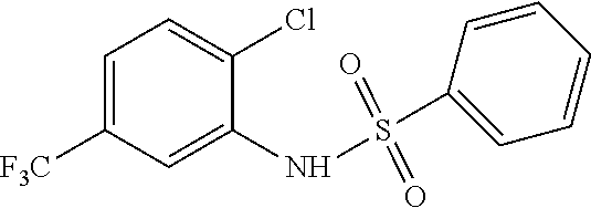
C1=C([F3C])C=C(NS(C2=CC=CC=C2)(=O)=O)C(Cl)=C1
